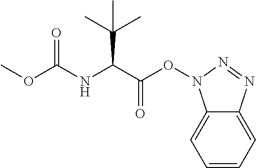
COC(NC(C(ON1C2=CC=CC=C2N=N1)=O)C(C)(C)C)=O
